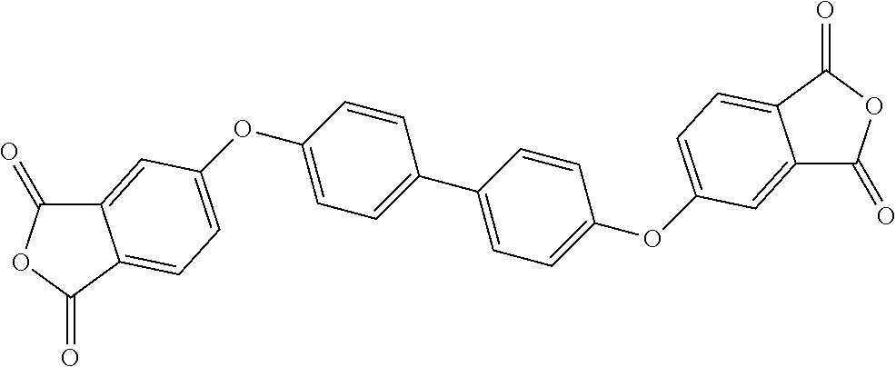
C12=CC(OC3=CC=C(C4=CC=C(OC5=CC=C6C(=C5)C(=O)OC6=O)C=C4)C=C3)=CC=C1C(=O)OC2=O
